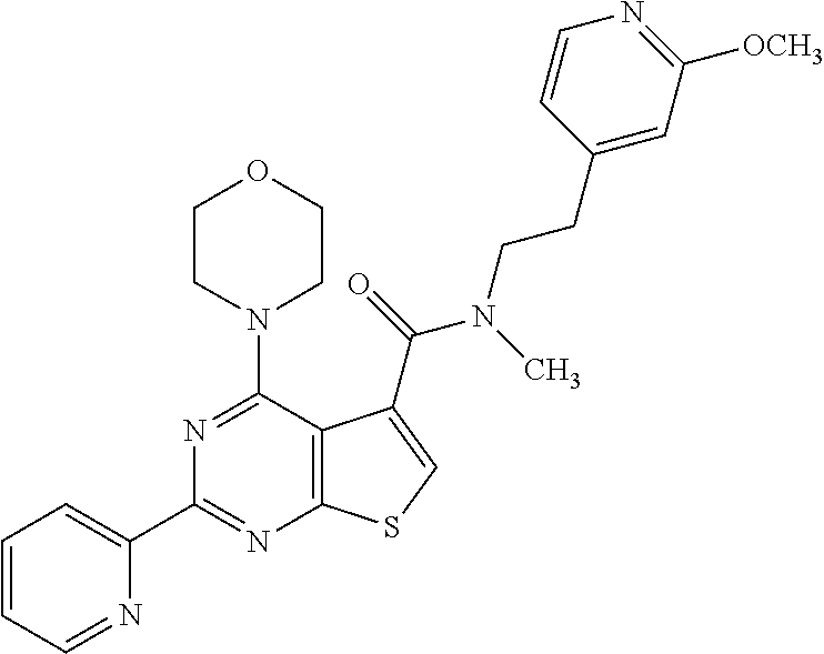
C1(C2=NC3=C(C(N4CCOCC4)=N2)C(C(N(CCC2=CC([OCH3])=NC=C2)C)=O)=CS3)=CC=CC=N1
